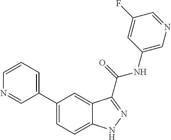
C1=CN=CC(C2=CC=C3C(=C2)C(C(NC2=CN=CC(F)=C2)=O)=NN3)=C1
